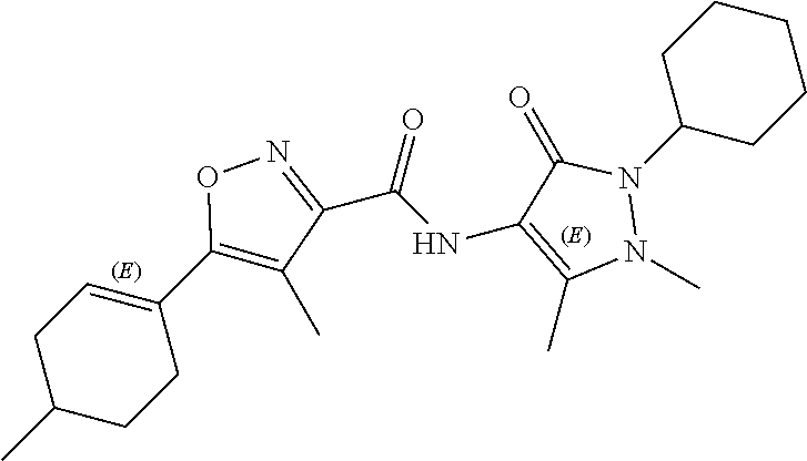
O1N=C(C(NC2=C(C)N(C)N(C3CCCCC3)C2=O)=O)C(C)=C1C1=CCC(C)CC1
